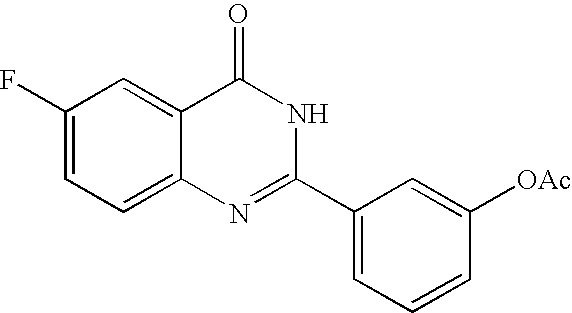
C12=CC=C(F)C=C1C(=O)NC(C1=CC=CC([OAc])=C1)=N2
